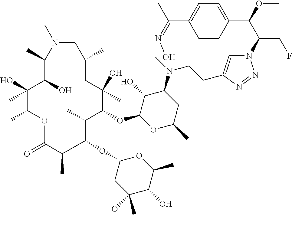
N1=NN(C(C(C2=CC=C(C(=NO)C)C=C2)OC)CF)C=C1CCN(C1C(O)C(OC2C(C)C(OC3CC(OC)(C)C(O)C(C)O3)C(C)C(=O)OC(CC)C(O)(C)C(O)C(C)N(C)CC(C)CC2(O)C)OC(C)C1)C
